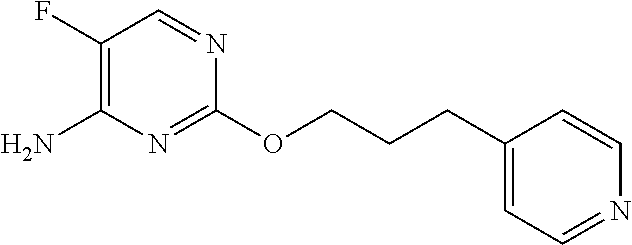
C1(F)=C(N)N=C(OCCCC2=CC=NC=C2)N=C1
